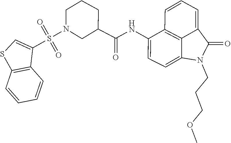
C1(C(NC2=CC=C3C4=C2C=CC=C4C(=O)N3CCCOC)=O)CN(S(=O)(=O)C2=CSC3=C2C=CC=C3)CCC1
